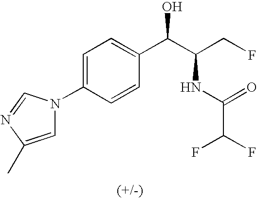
C1=C(N2C=C(C)N=C2)C=CC(C(C(CF)NC(=O)C(F)F)O)=C1
